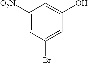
C1([O2N])=CC(Br)=CC(O)=C1
